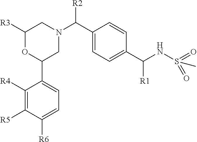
C1([R3])OC(C2=CC=C([R6])C([R5])=C2[R4])CN(C([R2])C2=CC=C(C(NS(=O)(=O)C)[R1])C=C2)C1
